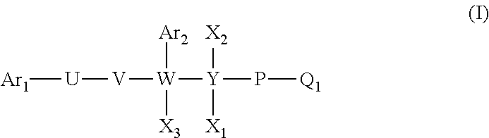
[Ar1][U][V][W]([Y](P[Q1])([X2])[X1])([Ar2])[X3]
